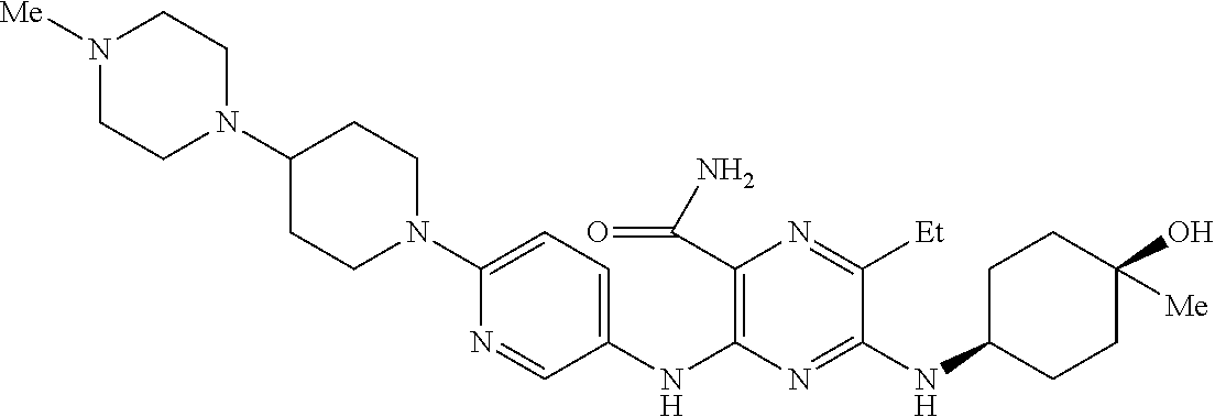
C1(NC2=C(C(N)=O)N=C([Et])C(NC3CCC(O)([Me])CC3)=N2)=CC=C(N2CCC(N3CCN([Me])CC3)CC2)N=C1
